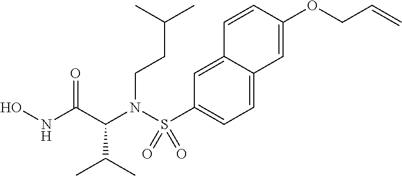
N(C(C(N(S(C1=CC=C2C(=C1)C=CC(OCC=C)=C2)(=O)=O)CCC(C)C)C(C)C)=O)O
